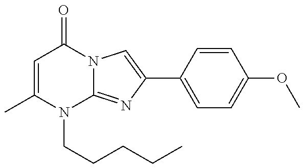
C1=C(C)N(CCCCC)C2=NC(C3=CC=C(OC)C=C3)=CN2C1=O
